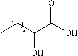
C(C)C(C(O)=O)O
